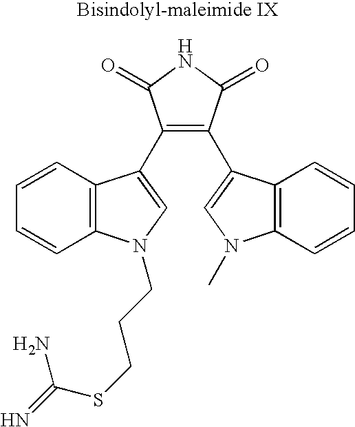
C1(C2=CN(CCCSC(=N)N)C3=C2C=CC=C3)=C(C2=CN(C)C3=C2C=CC=C3)C(=O)NC1=O
